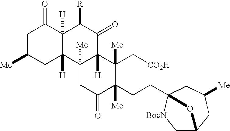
C1C([Me])CC2([H])C([H])(C1=O)C([R])C(=O)C1([H])C2([Me])CC(=O)C(CCC23CC([Me])CC(C[BocN]2)O3)([Me])C1(C[CO2H])[Me]
